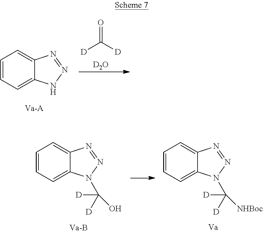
C1=CC=C2C(=C1)N=NN2.[D]C([D])=O.[D2O].C1=CC=C2C(=C1)N=NN2C([D])([D])[NHBoc].C1=CC=C2C(=C1)N=NN2C([D])([D])O
